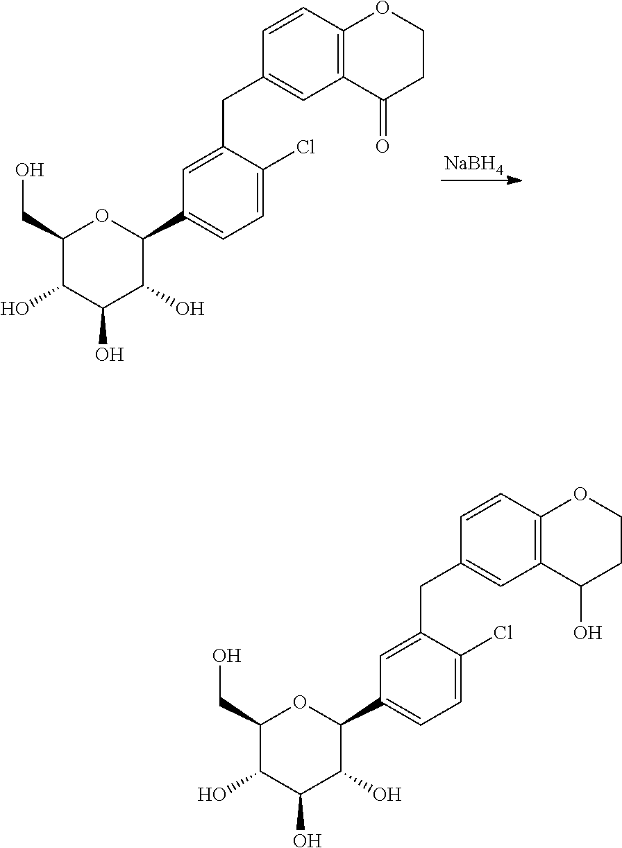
[NaBH4].C(C1=CC2=C(C=C1)OCCC2=O)C1=CC(C2OC(CO)C(O)C(O)C2O)=CC=C1Cl.C(C1=CC2=C(C=C1)OCCC2O)C1=CC(C2OC(CO)C(O)C(O)C2O)=CC=C1Cl
